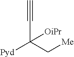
C#CC([Pyd])(C[Me])[OiPr]
